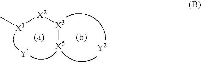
[X1]([X2][X3][X5])C
